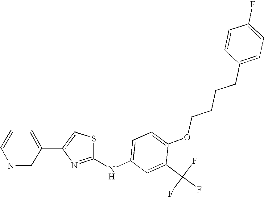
C1=C(NC2=NC(C3=CC=CN=C3)=CS2)C=C(C(F)(F)F)C(OCCCCC2=CC=C(F)C=C2)=C1
